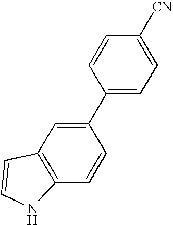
C1(C2=CC3=C(C=C2)NC=C3)=CC=C([CN])C=C1
